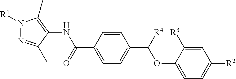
[R1]N1N=C(C)C(NC(C2=CC=C(C(OC3=CC=C([R2])C=C3[R3])[R4])C=C2)=O)=C1C
